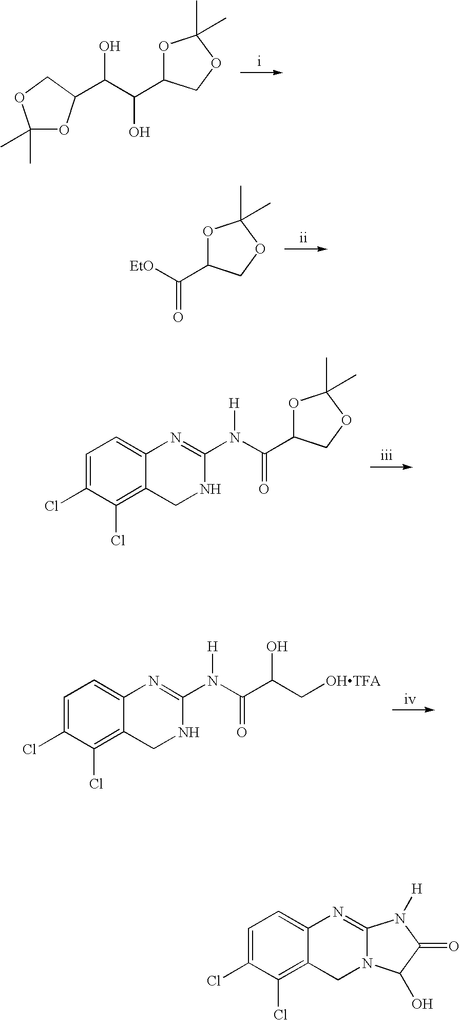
C1(C)(C)OC(C(C(C2OC(C)(C)OC2)O)O)CO1.O1C(C([EtO])=O)COC1(C)C.C1=C(Cl)C(Cl)=C2C(=C1)N=C(N(C(=O)C1OC(C)(C)OC1)[H])NC2.C1=C(Cl)C(Cl)=C2C(=C1)N=C(N(C(=O)C(C[OHTFA])O)[H])NC2.C1=C(Cl)C(Cl)=C2C(=C1)N=C1N(C2)C(O)C(=O)N1[H]
